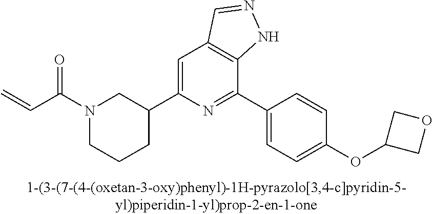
N1(C(C=C)=O)CCCC(C2=CC3=C(C(C4=CC=C(OC5COC5)C=C4)=N2)NN=C3)C1
